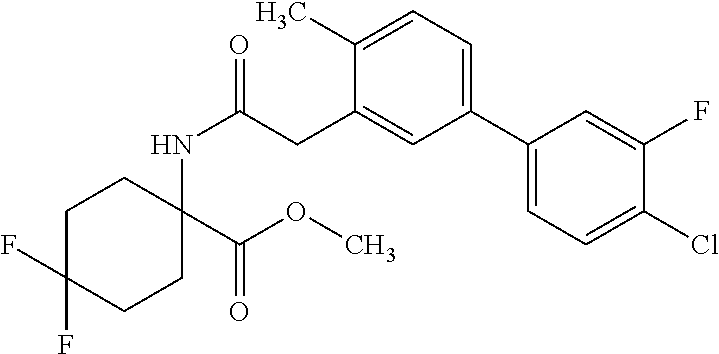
C1C(F)(F)CCC(NC(CC2=CC(C3=CC=C(Cl)C(F)=C3)=CC=C2C)=O)(C(OC)=O)C1
